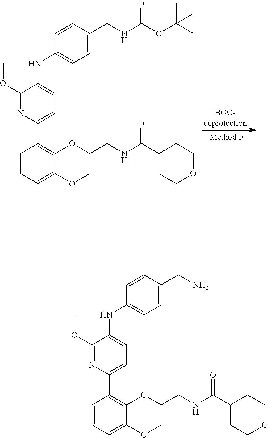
C1=CC=C2C(=C1C1=CC=C(NC3=CC=C(CNC(OC(C)(C)C)=O)C=C3)C(OC)=N1)OC(CNC(C1CCOCC1)=O)CO2.C1=CC=C2C(=C1C1=CC=C(NC3=CC=C(CN)C=C3)C(OC)=N1)OC(CNC(C1CCOCC1)=O)CO2
